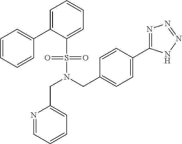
N(S(C1=CC=CC=C1C1=CC=CC=C1)(=O)=O)(CC1=CC=C(C2=NN=NN2)C=C1)CC1=CC=CC=N1
